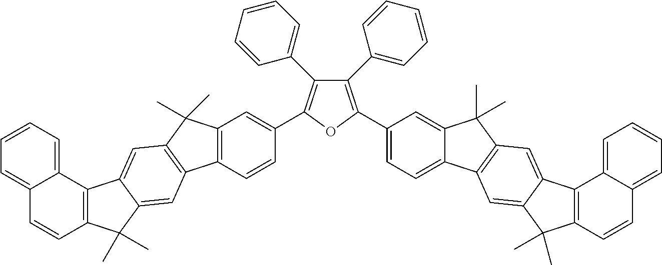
C12=C(C=CC(C3=C(C4=CC=CC=C4)C(C4=CC=CC=C4)=C(C4=CC=C5C(=C4)C(C)(C)C4=C5C=C5C(=C4)C4=C(C5(C)C)C=CC5=CC=CC=C45)O3)=C1)C1=C(C2(C)C)C=C2C(=C1)C(C)(C)C1=C2C2=CC=CC=C2C=C1
